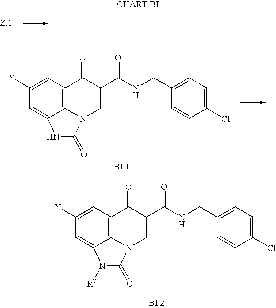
C1=C(C(NCC2=CC=C(Cl)C=C2)=O)C(=O)C2=C3N1C(=O)NC3=CC([Y])=C2.C1=C(C(NCC2=CC=C(Cl)C=C2)=O)C(=O)C2=C3N1C(=O)N([R7])C3=CC([Y])=C2
